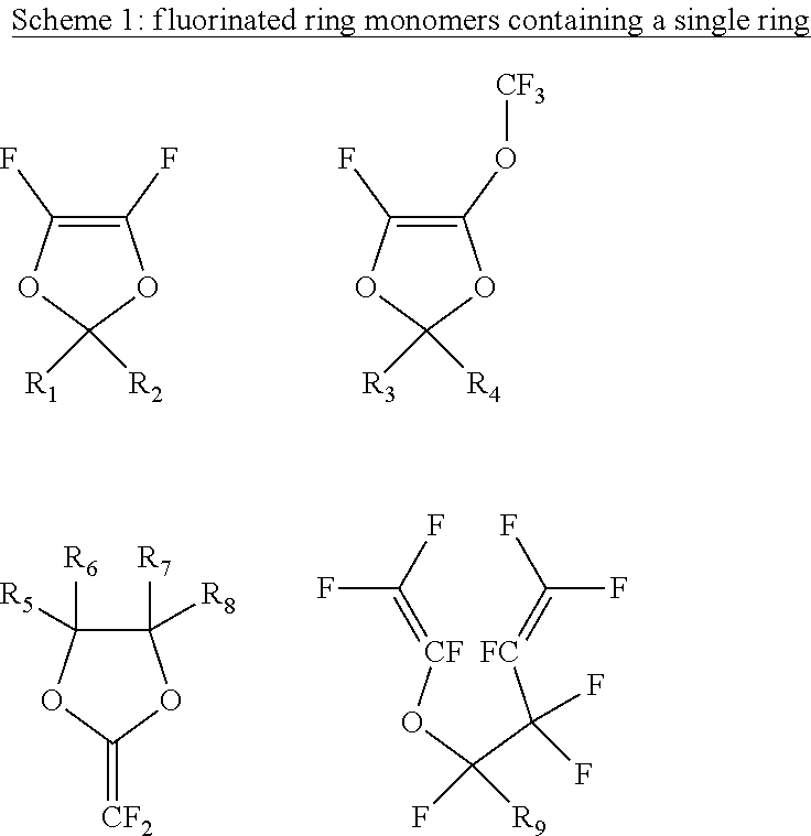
C1(F)=C(F)OC([R1])([R2])O1.C1(O[CF3])=C(F)OC([R3])([R4])O1.C1([R7])([R8])C([R6])([R5])OC(=[CF2])O1.[FC](C(C(O[CF]=C(F)F)(F)[R9])(F)F)=C(F)F
